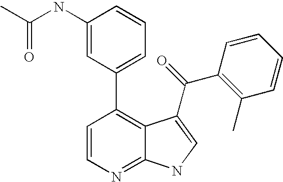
C1=CN=C2C(=C1C1=CC=CC(NC(C)=O)=C1)C(C(C1=C(C)C=CC=C1)=O)=CN2
